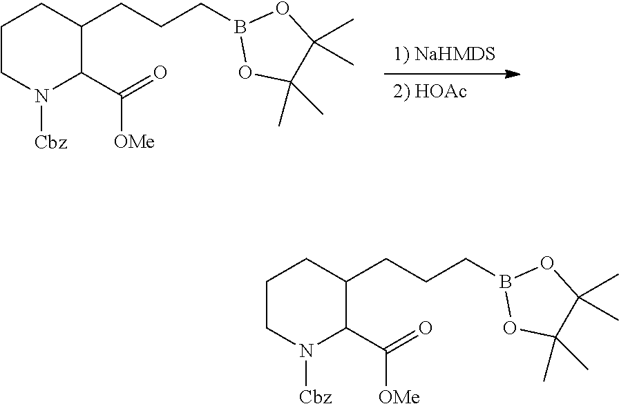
C1(CCCB2OC(C)(C)C(C)(C)O2)C(C([OMe])=O)N([Cbz])CCC1.C1(CCCB2OC(C)(C)C(C)(C)O2)C(C([OMe])=O)N([Cbz])CCC1.[1) NaHMDS].[2) HOAc]
